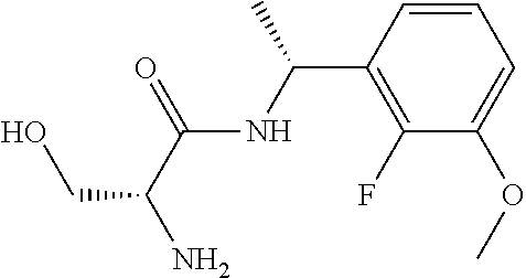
N(C(=O)C(N)CO)C(C1=C(F)C(OC)=CC=C1)C
